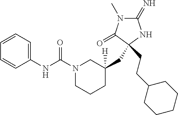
C1(=N)N(C)C(=O)C(CCC2CCCCC2)(CC2([H])CN(C(NC3=CC=CC=C3)=O)CCC2)N1
